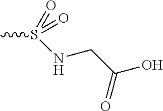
CS(=O)(=O)NCC(O)=O
